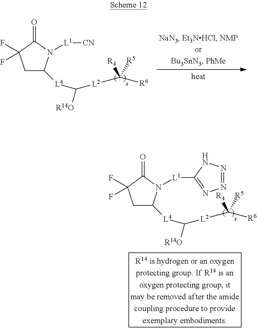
[L1]([CN])N1C([L4]C([L2]C([R6])([R4])[R5])[R14O])CC(F)(F)C1=O.[L1](N1C([L4]C([L2]C([R6])([R4])[R5])[R14O])CC(F)(F)C1=O)C1=NN=NN1
